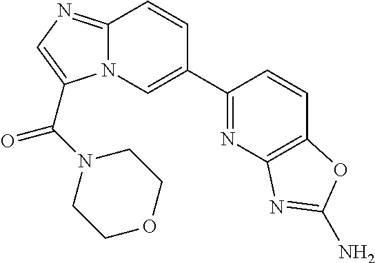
C12=NC=C(C(N3CCOCC3)=O)N1C=C(C1=NC3=C(C=C1)OC(N)=N3)C=C2
